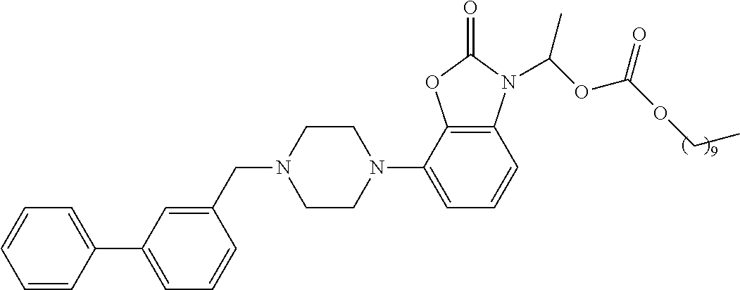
C12=C(C(N3CCN(CC4=CC(C5=CC=CC=C5)=CC=C4)CC3)=CC=C1)OC(=O)N2C(OC(=O)OCC)C
